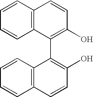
C12=C(C=CC=C1)C=CC(O)=C2C1=C(O)C=CC2=C1C=CC=C2
